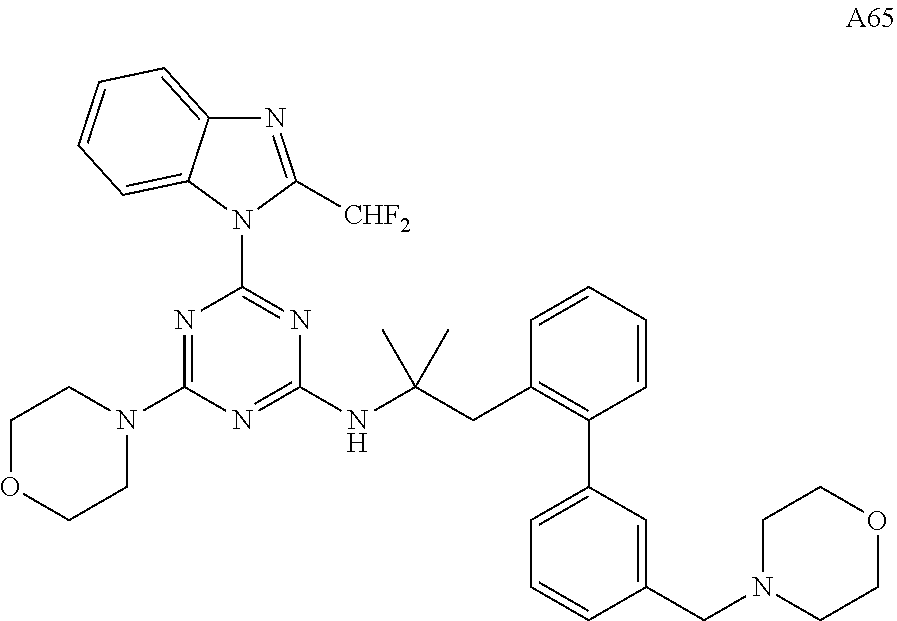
N1=C([CHF2])N(C2=NC(NC(CC3=C(C4=CC=CC(CN5CCOCC5)=C4)C=CC=C3)(C)C)=NC(N3CCOCC3)=N2)C2=CC=CC=C12
